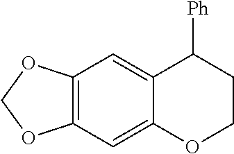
C12=C(C=C3C(=C1)C([Ph])CCO3)OCO2
